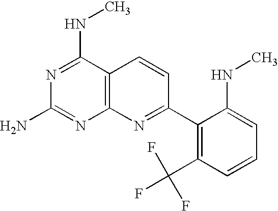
C12=C(C(NC)=NC(N)=N1)C=CC(C1=C(C(F)(F)F)C=CC=C1NC)=N2
